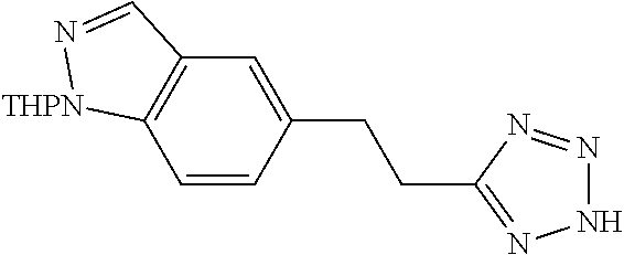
C1=CC(CCC2=NNN=N2)=CC2=C1[THPN]N=C2
